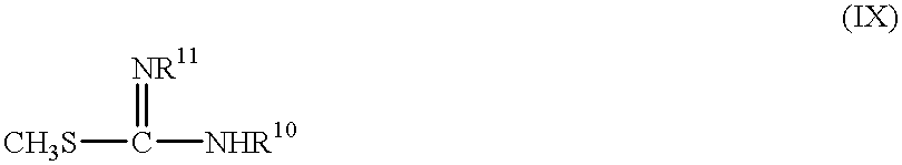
[CH3S]C([NHR10])=[NR11]
